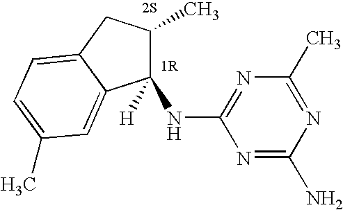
C1([H])(NC2=NC(C)=NC(N)=N2)C(C)CC2=CC=C(C)C=C12
